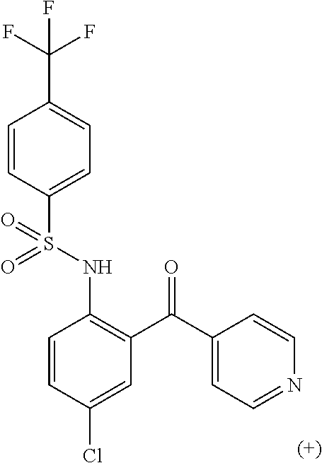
C1=CC(S(NC2=C(C(=O)C3=CC=NC=C3)C=C(Cl)C=C2)(=O)=O)=CC=C1C(F)(F)F
